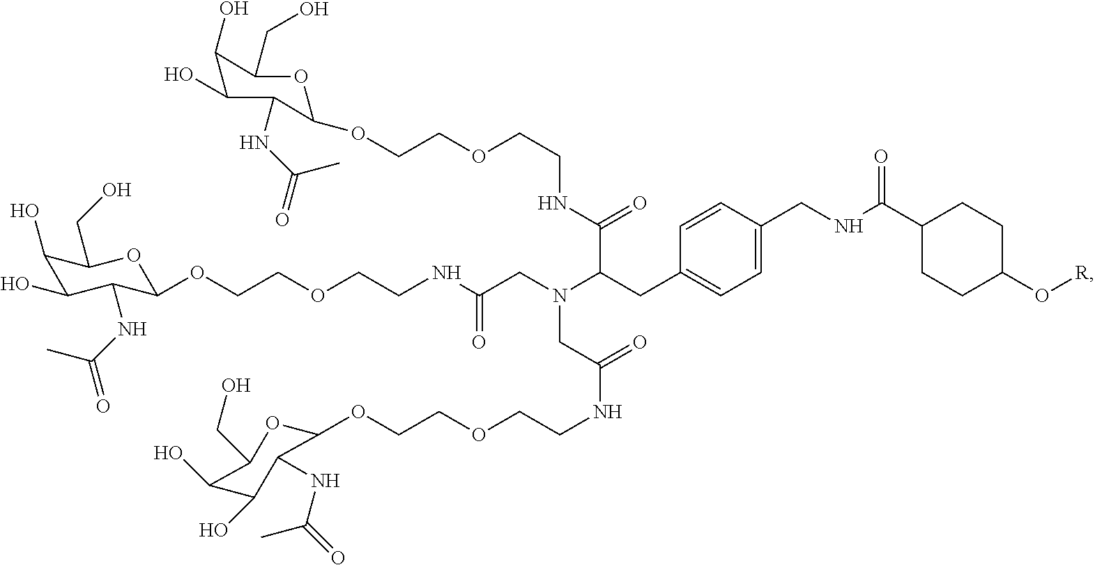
C1=C(CNC(C2CCC(O[R])CC2)=O)C=CC(CC(N(CC(NCCOCCOC2OC(CO)C(O)C(O)C2NC(C)=O)=O)CC(=O)NCCOCCOC2OC(CO)C(O)C(O)C2NC(C)=O)C(NCCOCCOC2OC(CO)C(O)C(O)C2NC(C)=O)=O)=C1
